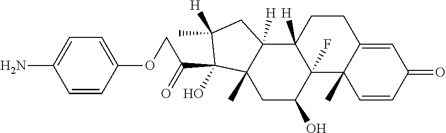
C1CC2([H])C(F)(C3(C)C1=CC(=O)C=C3)C(O)CC1(C)C2([H])CC([H])(C)C1(C(COC1=CC=C(N)C=C1)=O)O
